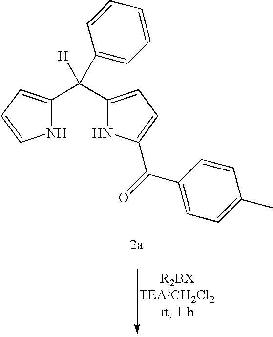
N1C(C(C2=CC=C(C(=O)C3=CC=C(C)C=C3)N2)([H])C2=CC=CC=C2)=CC=C1
